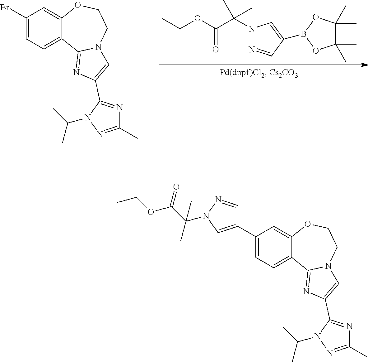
N1(C(C(=O)OCC)(C)C)N=CC(B2OC(C)(C)C(C)(C)O2)=C1.C1(Br)=CC=C2C(=C1)OCCN1C2=NC(C2=NC(C)=NN2C(C)C)=C1.C1(C2=CN(C(C(=O)OCC)(C)C)N=C2)=CC=C2C(=C1)OCCN1C2=NC(C2=NC(C)=NN2C(C)C)=C1
